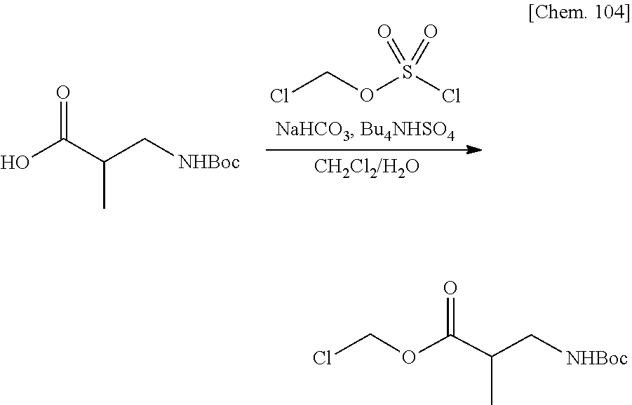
O(CCl)S(=O)(=O)Cl.OC(C(C[NHBoc])C)=O.O(C(C(C[NHBoc])C)=O)CCl
